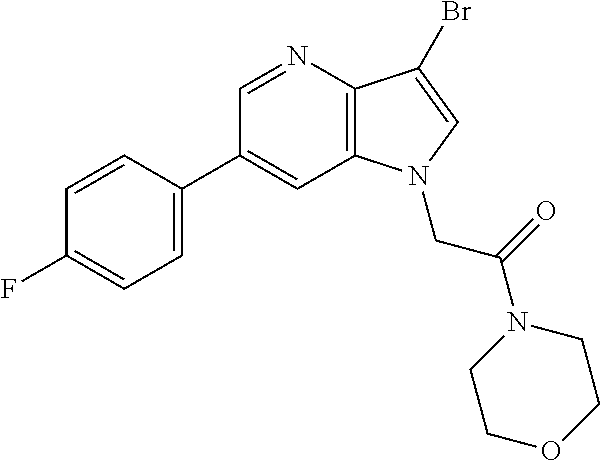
C1(C2=CC=C(F)C=C2)=CC2=C(C(Br)=CN2CC(=O)N2CCOCC2)N=C1
